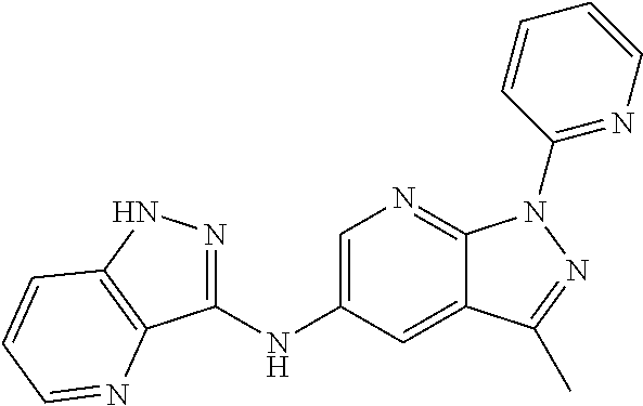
C1(NC2=CN=C3C(=C2)C(C)=NN3C2=NC=CC=C2)=NNC2=C1N=CC=C2
